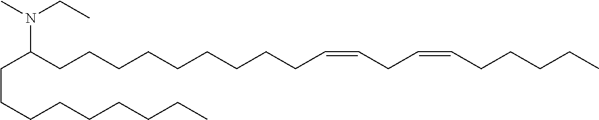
N(C(CCCCCCCCCC=CCC=CCCCCC)CCCCCCCCC)(C)CC
